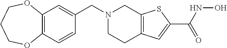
N1(CC2=CC3=C(C=C2)OCCCO3)CCC2=C(C1)SC(C(=O)NO)=C2
